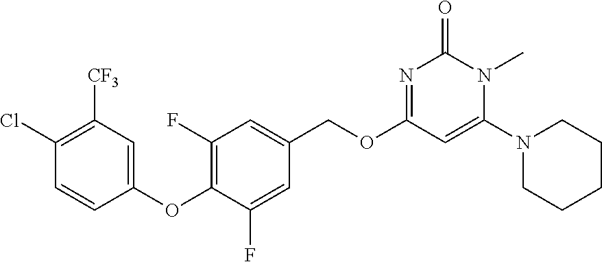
C1(Cl)=C([CF3])C=C(OC2=C(F)C=C(COC3=NC(=O)N(C)C(N4CCCCC4)=C3)C=C2F)C=C1
